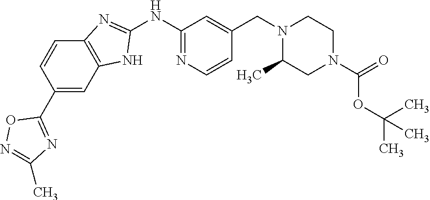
C1(NC2=NC=CC(CN3C(C)CN(C(OC(C)(C)C)=O)CC3)=C2)=NC2=C(N1)C=C(C1=NC(C)=NO1)C=C2
